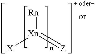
[Xn]([Rn])([X])=[Z]
